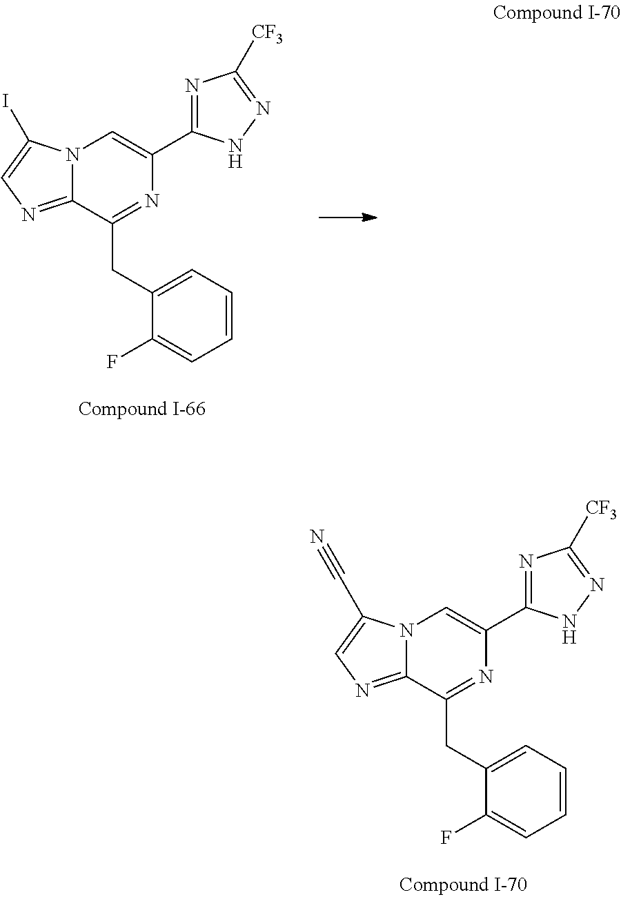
C1=CC=C(CC2=NC(C3=NC([CF3])=NN3)=CN3C2=NC=C3I)C(F)=C1.C1=CC=C(CC2=NC(C3=NC([CF3])=NN3)=CN3C2=NC=C3C#N)C(F)=C1
